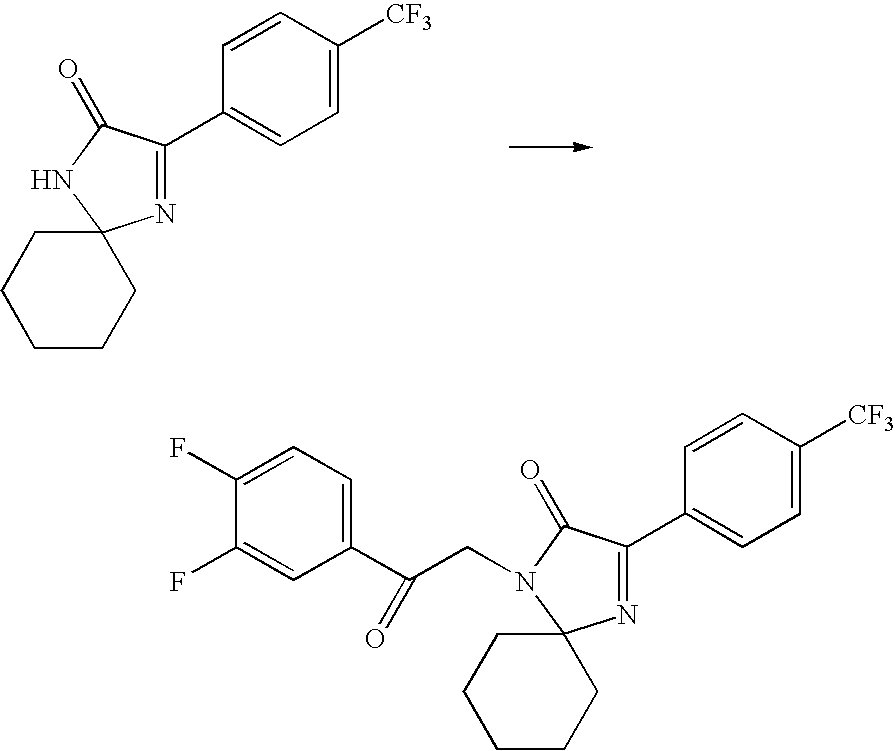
C1CCCCC12N=C(C1=CC=C([CF3])C=C1)C(=O)N2.C1(C(CN2C(=O)C(C3=CC=C([CF3])C=C3)=NC23CCCCC3)=O)=CC=C(F)C(F)=C1
